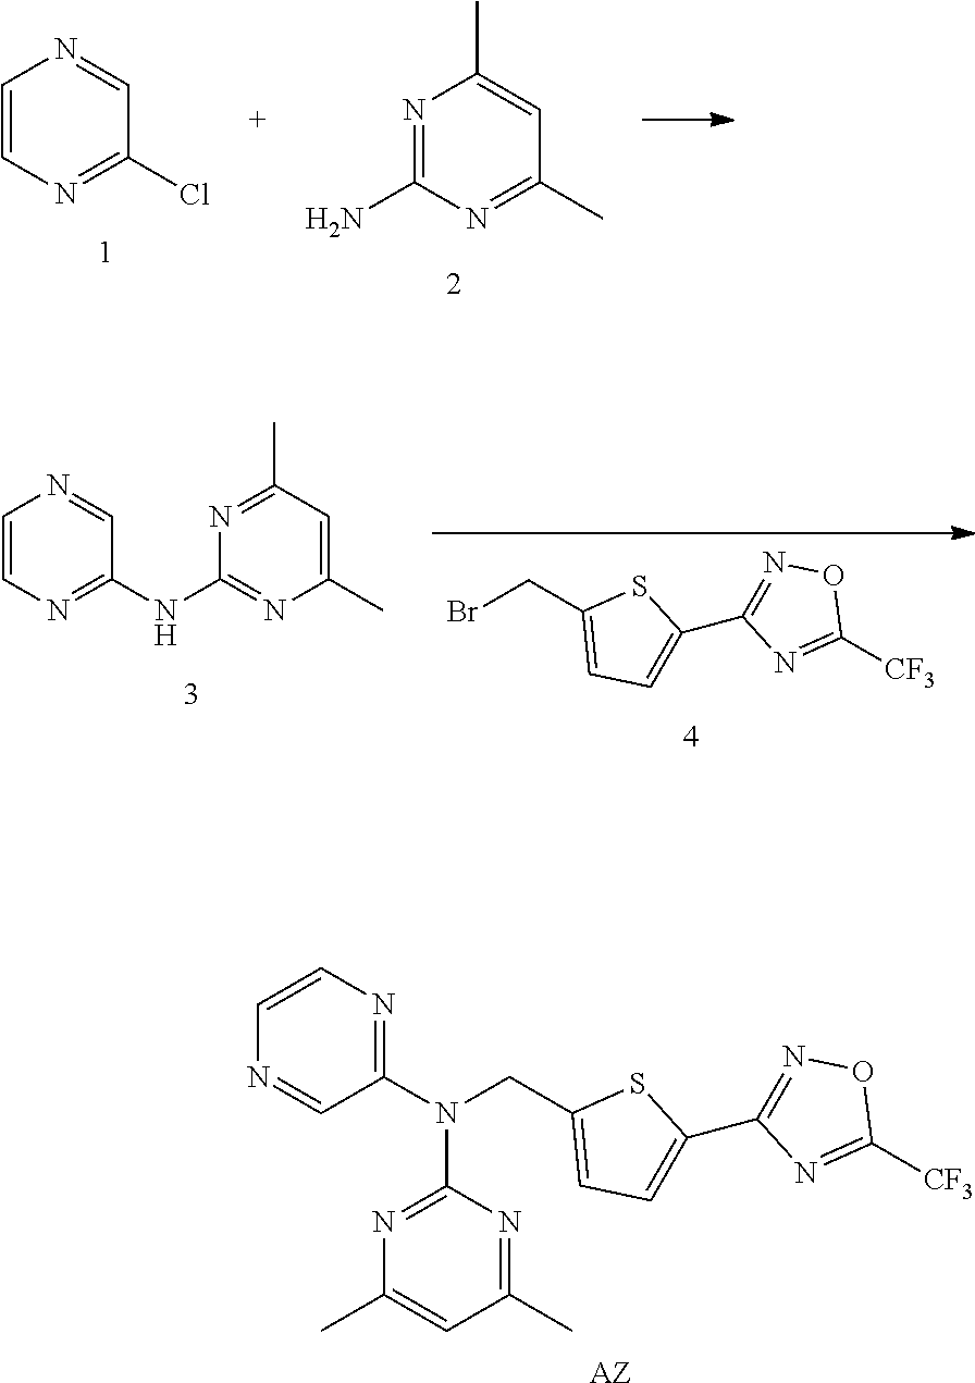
C1=CN=C(Cl)C=N1.N1=C(N)N=C(C)C=C1C.N1=C(N(CC2=CC=C(C3=NOC([CF3])=N3)S2)C2=NC(C)=CC(C)=N2)C=NC=C1.[AZ].BrCC1=CC=C(C2=NOC([CF3])=N2)S1.C1=CN=C(NC2=NC(C)=CC(C)=N2)C=N1
